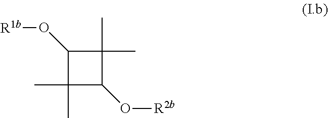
C1(C)(C)C(O[R1b])C(C)(C)C1O[R2b]
